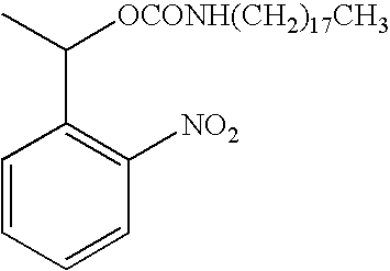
C1=CC=CC([NO2])=C1C([OCONH(CH2)17CH3])C
